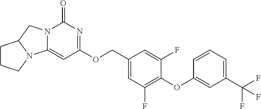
N12C(=CC(OCC3=CC(F)=C(OC4=CC(C(F)(F)F)=CC=C4)C(F)=C3)=NC1=O)N1C(C2)CCC1
